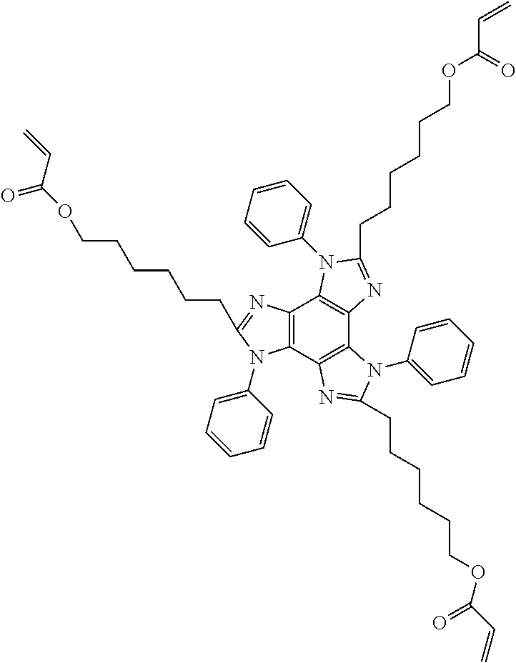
C12=C(C3=C(C4=C1N(C1=CC=CC=C1)C(CCCCCCOC(C=C)=O)=N4)N(C1=CC=CC=C1)C(CCCCCCOC(C=C)=O)=N3)N(C1=CC=CC=C1)C(CCCCCCOC(C=C)=O)=N2
